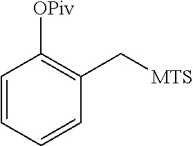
C1=CC=CC(C[MTS])=C1[OPiv]
